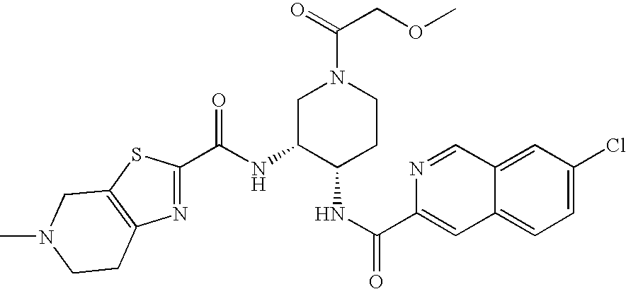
N1=C(C(NC2C(NC(=O)C3=CC4=CC=C(Cl)C=C4C=N3)CCN(C(COC)=O)C2)=O)SC2=C1CCN(C)C2
